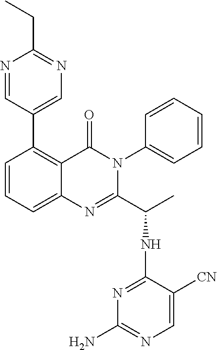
C1(C2=CN=C(CC)N=C2)=C2C(=CC=C1)N=C(C(C)NC1=NC(N)=NC=C1[CN])N(C1=CC=CC=C1)C2=O
